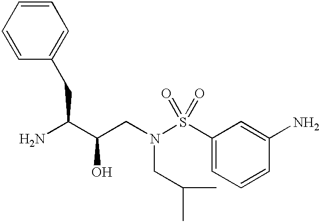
NC(C(CN(S(C1=CC=CC(N)=C1)(=O)=O)CC(C)C)O)CC1=CC=CC=C1
